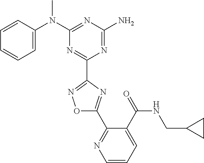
C1=CC(N(C2=NC(N)=NC(C3=NOC(C4=NC=CC=C4C(NCC4CC4)=O)=N3)=N2)C)=CC=C1
